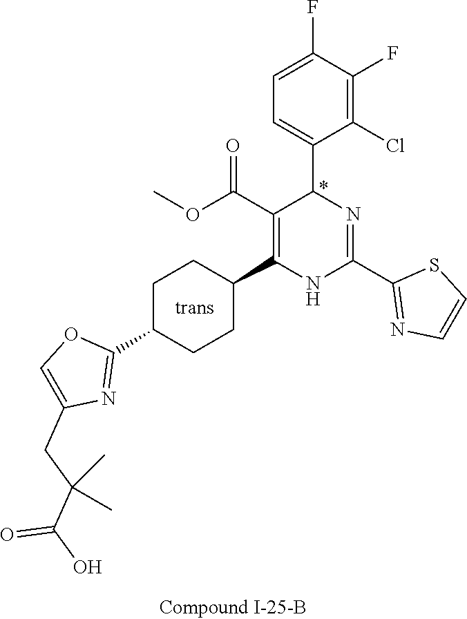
C1(F)=C(Cl)C(C2N=C(C3=NC=CS3)NC(C3CCC(C4=NC(CC(C(O)=O)(C)C)=CO4)CC3)=C2C(OC)=O)=CC=C1F
